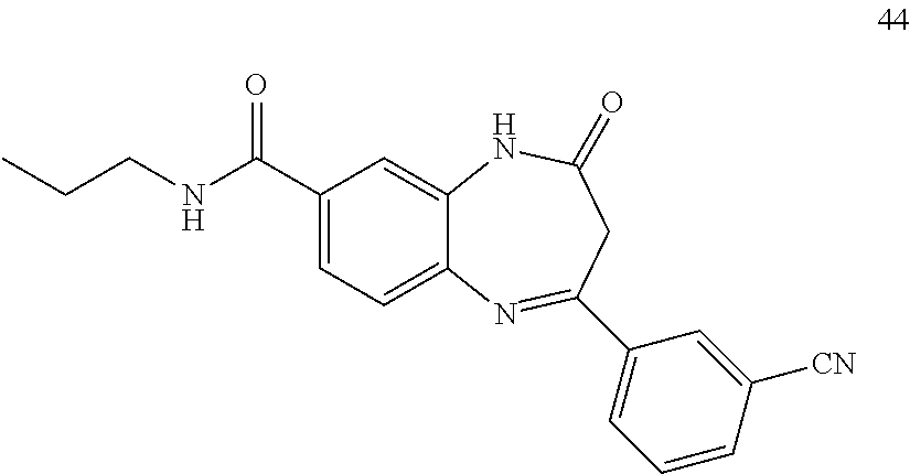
C1(C(NCCC)=O)=CC=C2C(=C1)NC(=O)CC(C1=CC=CC([CN])=C1)=N2
